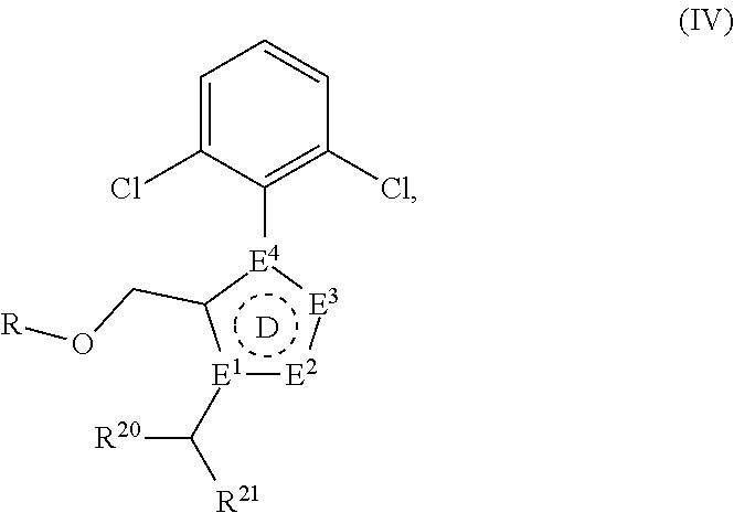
C1=C(Cl)C([E4]2c(CO[R])[E1](C([R20])[R21]):[E2]:[E3]:2)=C(Cl)C=C1.[D]
